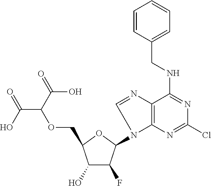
C1(O)C(F)C(N2C3=C(C(NCC4=CC=CC=C4)=NC(Cl)=N3)N=C2)OC1COC(C(=O)O)C(=O)O
